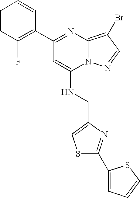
C1(C2=NC3=C(Br)C=NN3C(NCC3=CSC(C4=CC=CS4)=N3)=C2)=C(F)C=CC=C1
